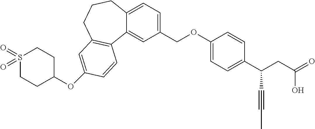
O(C1=CC2=C(C3=CC(COC4=CC=C(C(CC(O)=O)C#CC)C=C4)=CC=C3CCC2)C=C1)C1CCS(=O)(=O)CC1
